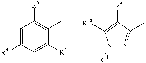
C1=C([R8])C=C([R7])C(C)=C1[R6].N1([R11])N=C(C)C([R9])=C1[R10]
